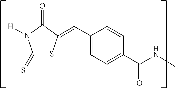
C1(C=C2SC(=S)N([H])C2=O)=CC=C(C(NC)=O)C=C1
